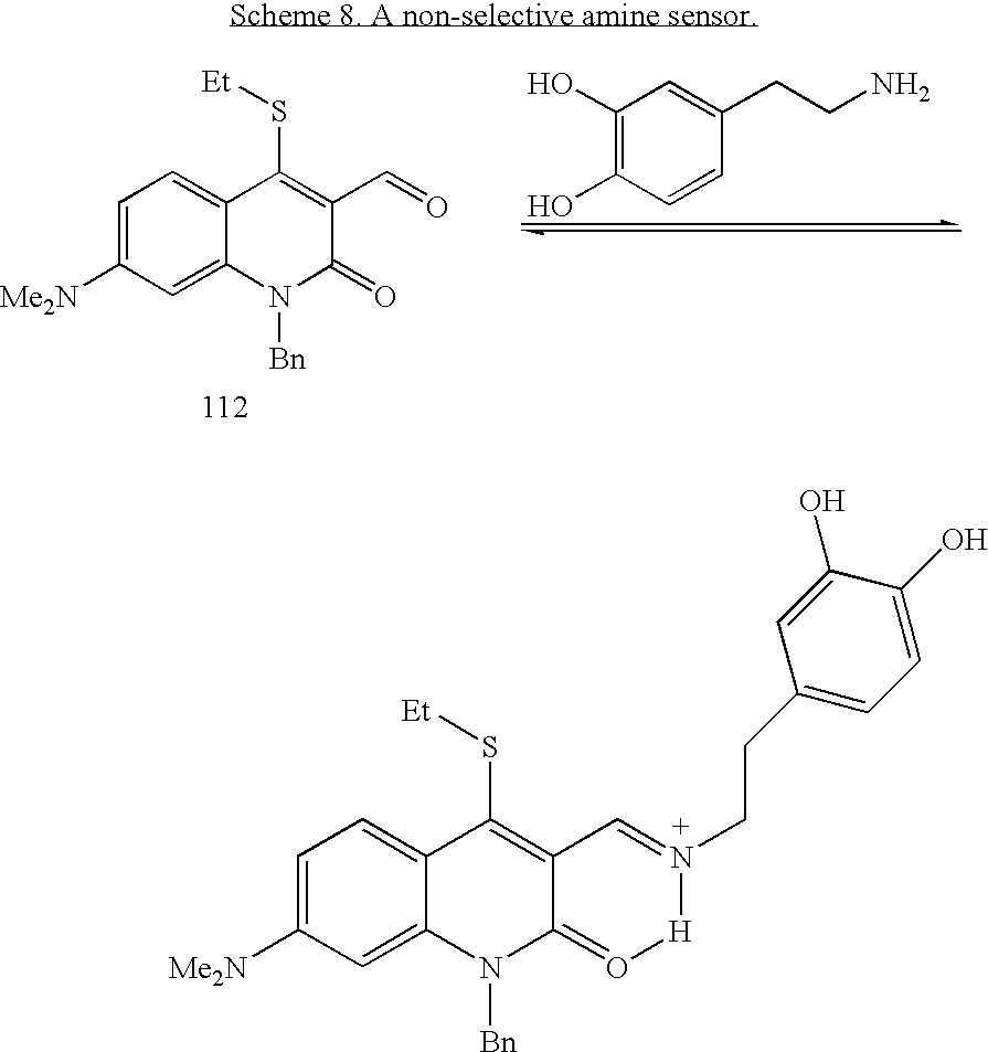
C1=C([Me2N])C=C2C(=C1)C(S[Et])=C1C(=O[H]N(CCC3=CC=C(O)C(O)=C3)=C1)N2[Bn].C1=C([Me2N])C=C2C(=C1)C(S[Et])=C(C=O)C(=O)N2[Bn].C1(O)=C(O)C=CC(CCN)=C1
